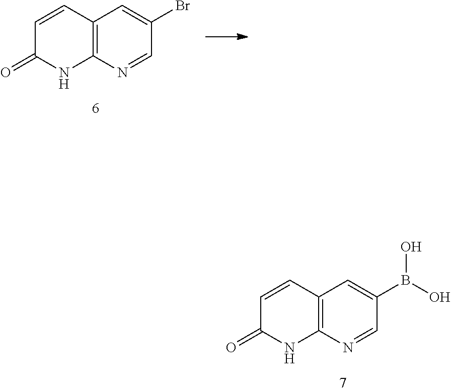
C12=C(N=CC(B(O)O)=C1)NC(=O)C=C2.C12=C(N=CC(Br)=C1)NC(=O)C=C2
